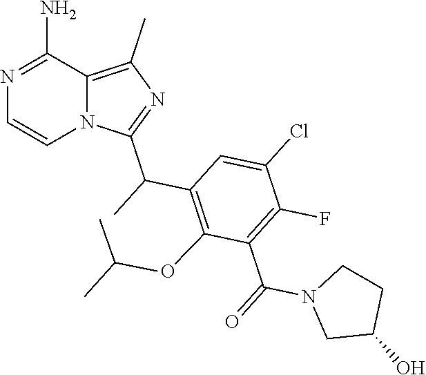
C12=C(C)N=C(C(C)C3=C(OC(C)C)C(C(=O)N4CC(O)CC4)=C(F)C(Cl)=C3)N1C=CN=C2N
